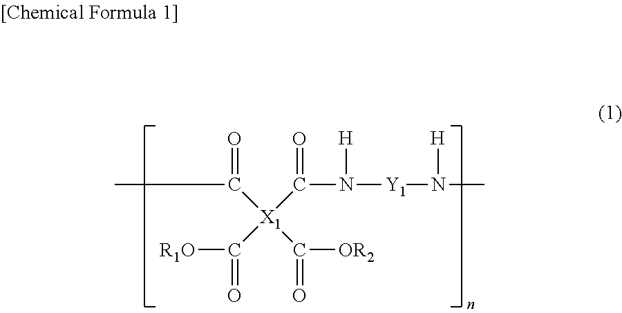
C([X1](C([R1O])=O)(C(N([Y1]N(C)[H])[H])=O)C([OR2])=O)(C)=O
